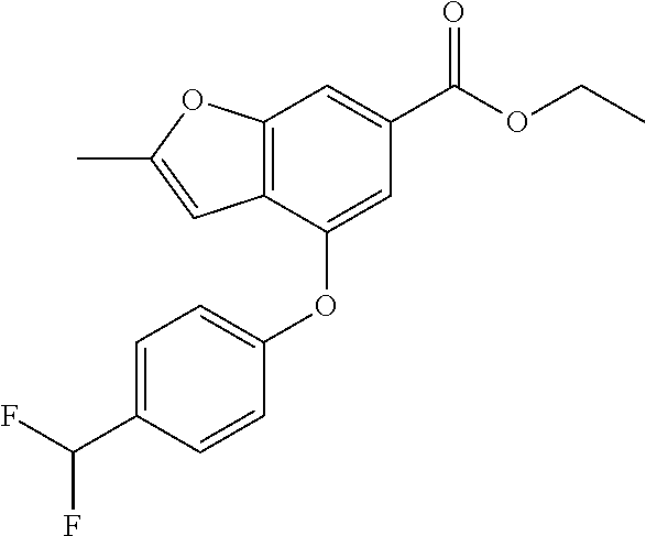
C12=C(C(OC3=CC=C(C(F)F)C=C3)=CC(C(OCC)=O)=C1)C=C(C)O2
